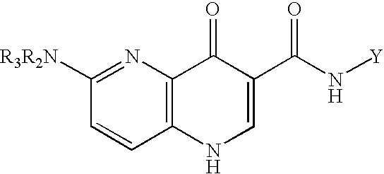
C1([R3R2N])=NC2=C(C=C1)NC=C(C(N[Y])=O)C2=O
